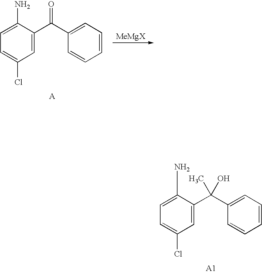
C1=C(N)C(C(C2=CC=CC=C2)(C)O)=CC(Cl)=C1.C1=C(N)C(C(C2=CC=CC=C2)=O)=CC(Cl)=C1
